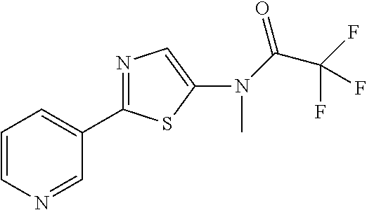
C(C(F)(F)F)(=O)N(C1=CN=C(C2=CC=CN=C2)S1)C
